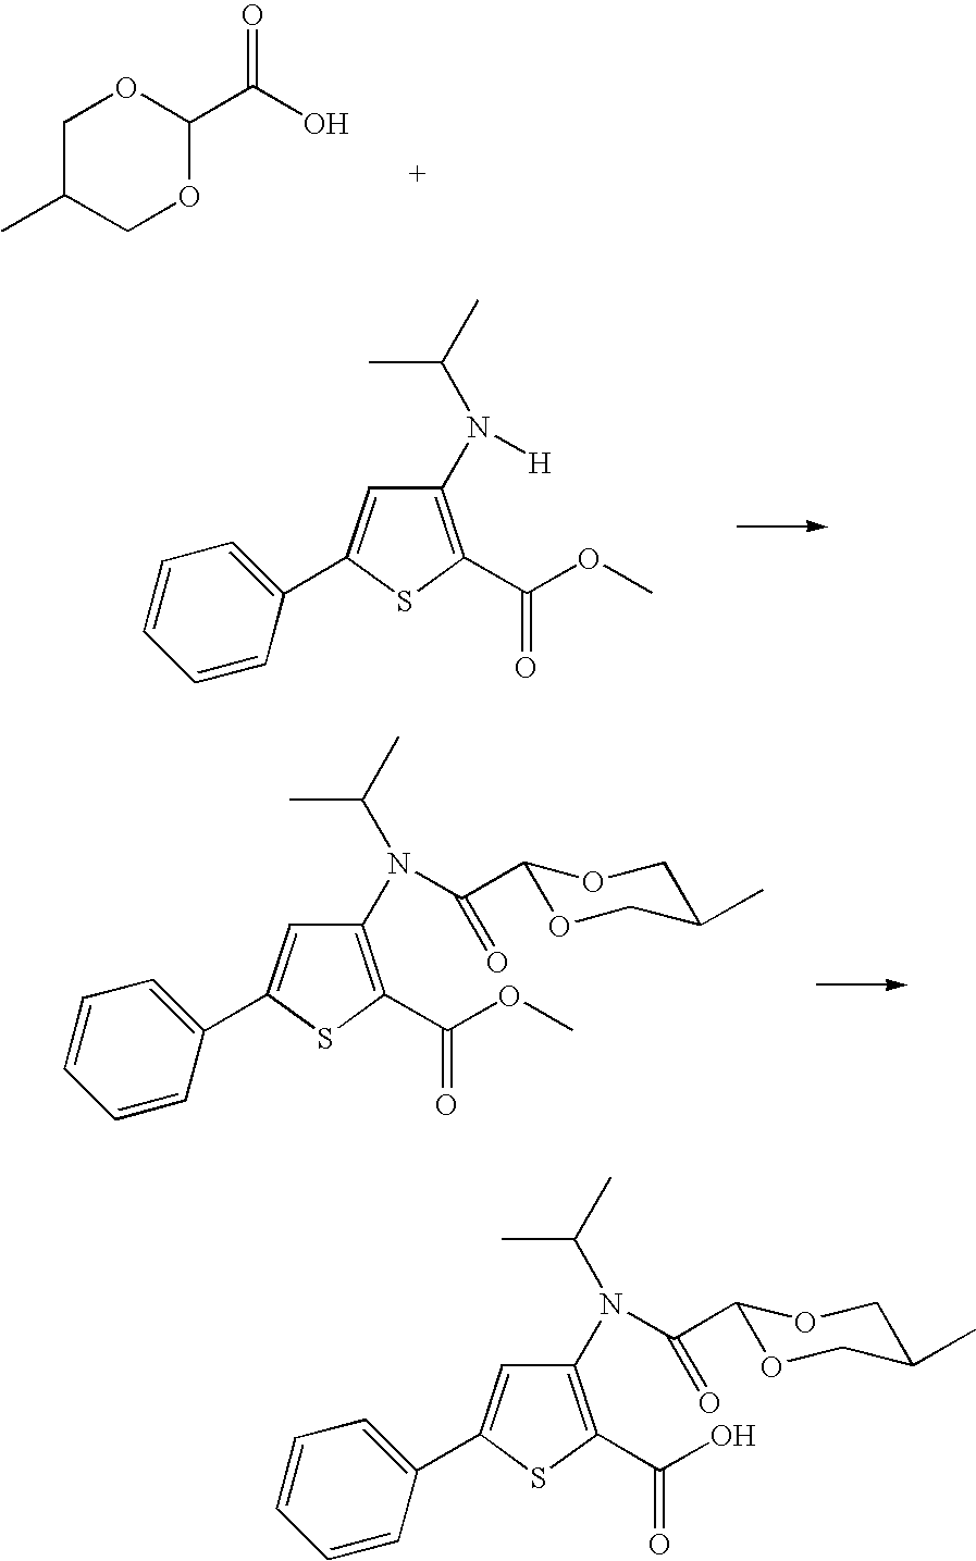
C1(N(C(C)C)C(=O)C2OCC(C)CO2)=C(C(=O)O)SC(C2=CC=CC=C2)=C1.C1C(C)COC(C(O)=O)O1.C1(N(C(C)C)[H])=C(C(=O)OC)SC(C2=CC=CC=C2)=C1.C1(N(C(C)C)C(=O)C2OCC(C)CO2)=C(C(=O)OC)SC(C2=CC=CC=C2)=C1
